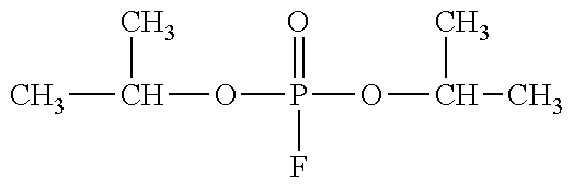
CC(C)OP(=O)(F)OC(C)C
